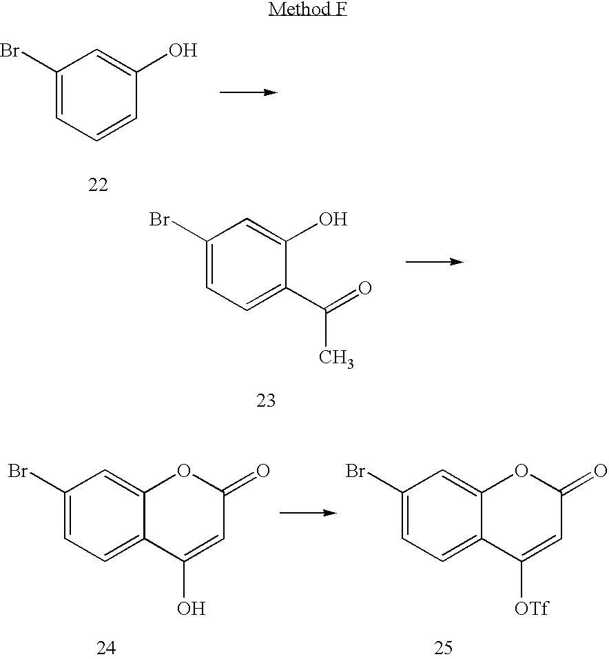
C1(Br)=CC=CC(O)=C1.C1(Br)=CC=C(C(=O)C)C(O)=C1.C1(Br)=CC=C2C(=C1)OC(=O)C=C2O.C1(Br)=CC=C2C(=C1)OC(=O)C=C2[OTf]
